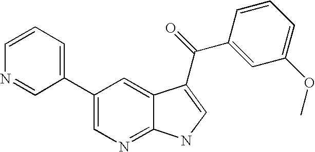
C1(C2=CC=CN=C2)=CN=C2C(=C1)C(C(C1=CC(OC)=CC=C1)=O)=CN2
